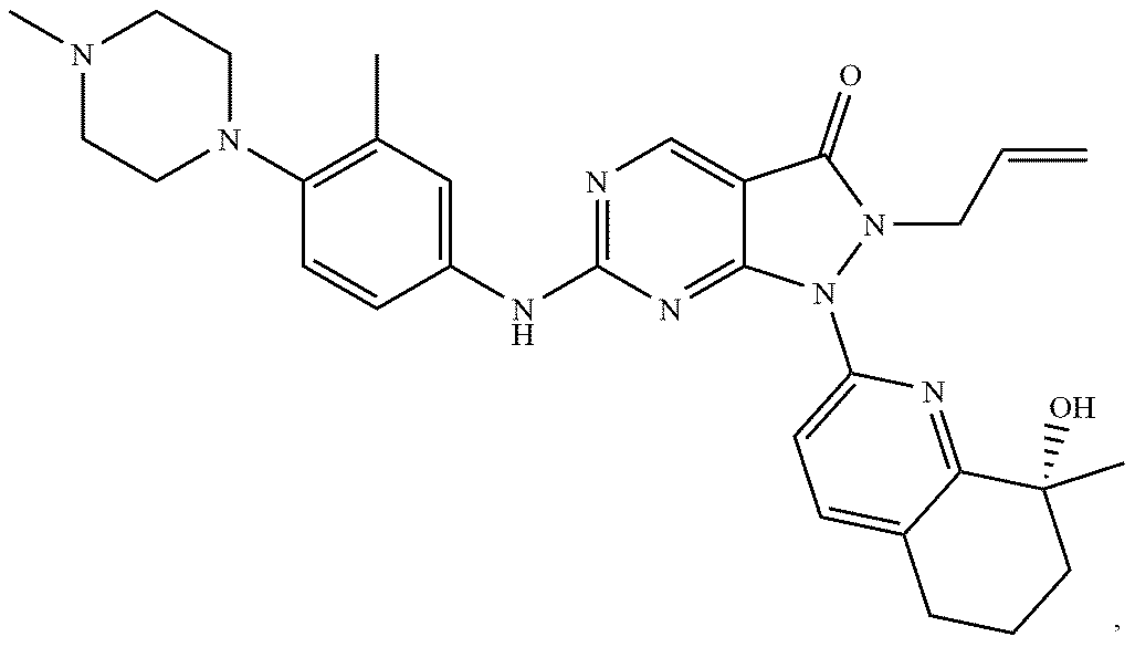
C1N(C)CCN(C2=C(C)C=C(NC3=NC=C4C(=N3)N(C3=CC=C5C(=N3)C(C)(O)CCC5)N(CC=C)C4=O)C=C2)C1
